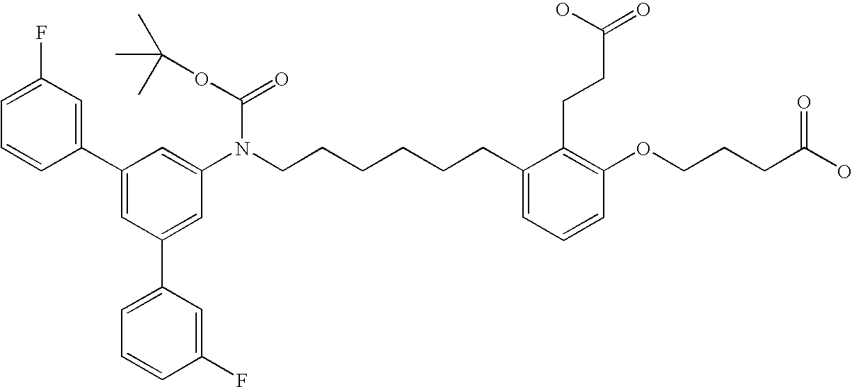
C1=C(C2=CC(F)=CC=C2)C=C(N(CCCCCCC2=CC=CC(OCCCC(O)=O)=C2CCC(=O)O)C(OC(C)(C)C)=O)C=C1C1=CC=CC(F)=C1
